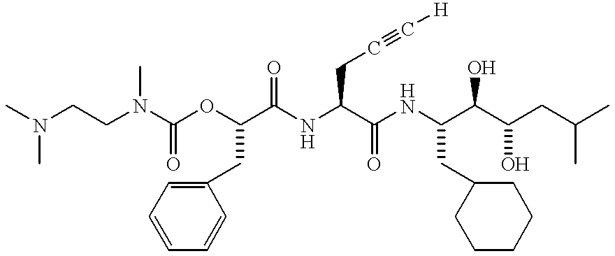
CN(CCN(C(OC(C(NC(C(NC(C(C(CC(C)C)O)O)CC1CCCCC1)=O)CC#C[H])=O)CC1=CC=CC=C1)=O)C)C
